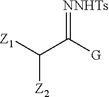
[G]C(C([Z1])[Z2])=[NNHTs]
